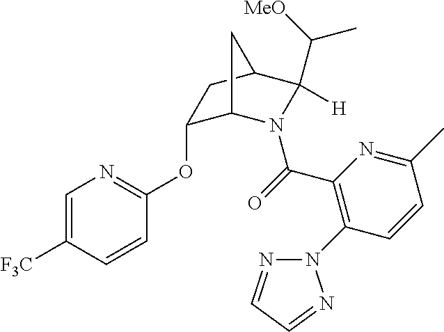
C1=C([F3C])C=CC(OC2C3N(C(=O)C4=C(N5N=CC=N5)C=CC(C)=N4)C([H])(C([MeO])C)C(C2)C3)=N1
